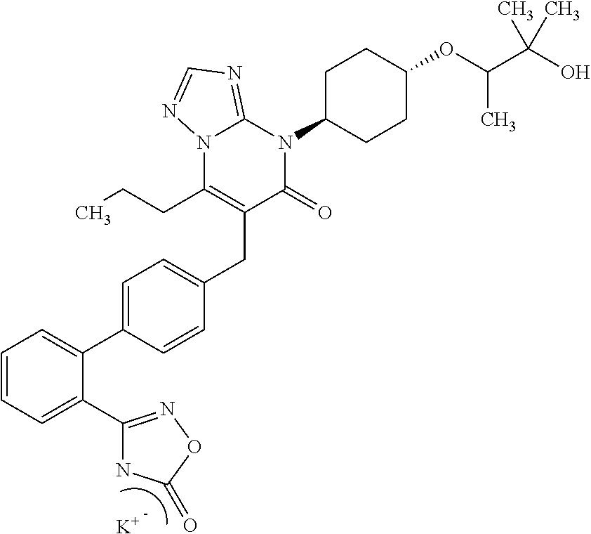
C1=CC=C(C2=NOC(=O)N2)C(C2=CC=C(CC3=C(CCC)N4C(=NC=N4)N(C4CCC(OC(C(O)(C)C)C)CC4)C3=O)C=C2)=C1.[K]
